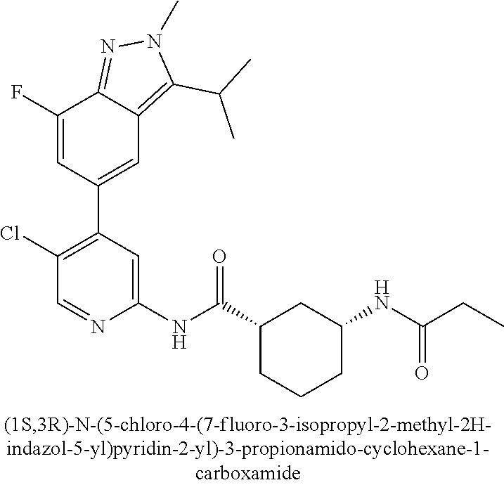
C1(F)=CC(C2=C(Cl)C=NC(NC(C3CCCC(NC(=O)CC)C3)=O)=C2)=CC2=C(C(C)C)N(C)N=C12
